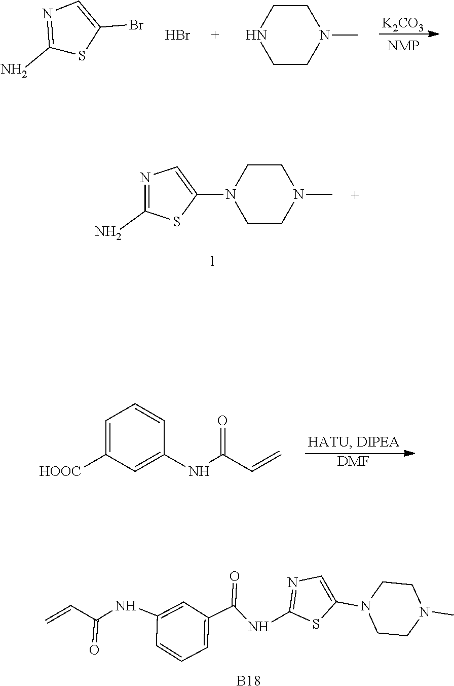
[DMF].C1=C([HOOC])C=C(NC(C=C)=O)C=C1.C1=C(N2CCN(C)CC2)SC(N)=N1.C1=CC=C(C(NC2=NC=C(N3CCN(C)CC3)S2)=O)C=C1NC(C=C)=O.[B18].[K2CO3].C1=C(Br)SC(N)=N1.Br.C1CN(C)CCN1
